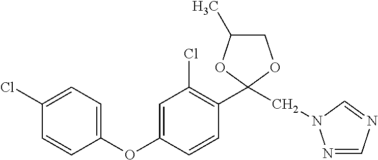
C1(Cl)=CC=C(OC2=CC(Cl)=C(C3(CN4N=CN=C4)OCC(C)O3)C=C2)C=C1
